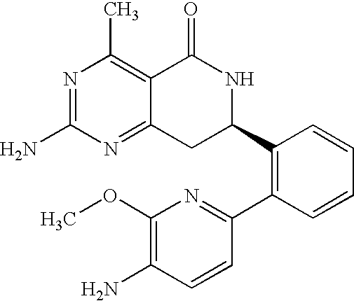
N1=C(N)N=C2C(=C1C)C(=O)NC(C1=C(C3=NC(OC)=C(N)C=C3)C=CC=C1)C2
